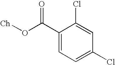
C1(C(O[Ch])=O)=CC=C(Cl)C=C1Cl
